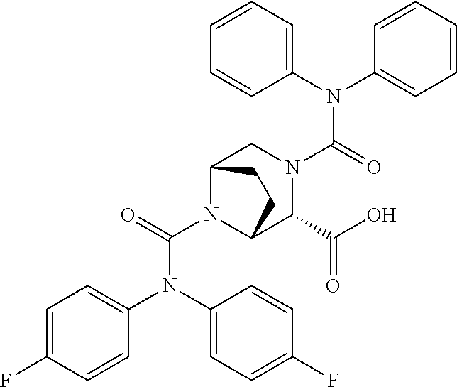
C(N1C2C(C(O)=O)N(C(N(C3=CC=CC=C3)C3=CC=CC=C3)=O)CC1CC2)(=O)N(C1=CC=C(F)C=C1)C1=CC=C(F)C=C1
